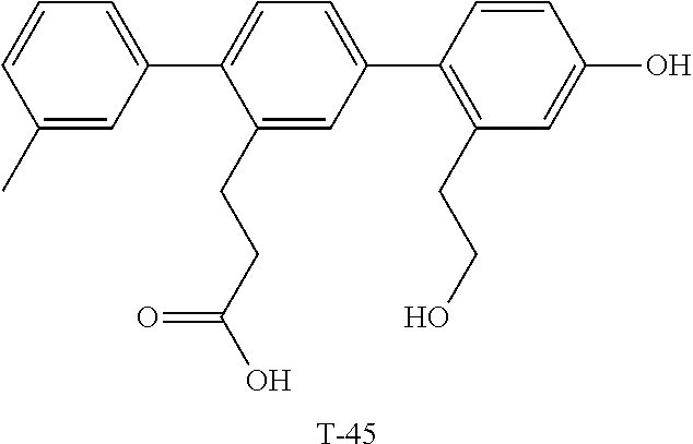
C1(C)=CC(C2=CC=C(C3=C(CCO)C=C(O)C=C3)C=C2CCC(O)=O)=CC=C1.[T]
